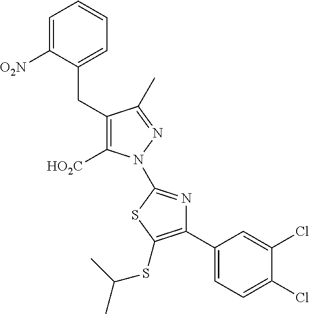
C1=C([O2N])C(CC2=C([HO2C])N(C3=NC(C4=CC=C(Cl)C(Cl)=C4)=C(SC(C)C)S3)N=C2C)=CC=C1
